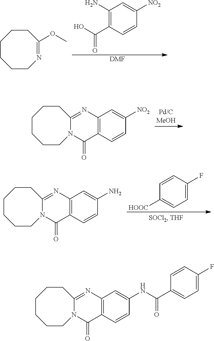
C1(N)=C(C(O)=O)C=CC([NO2])=C1.[DMF].C1CCCN=C(OC)CC1.C1CCCN2C(=NC3=C(C2=O)C=CC([NO2])=C3)CC1.C1=CC(F)=CC=C1[HOOC].C1CCCN2C(=NC3=C(C2=O)C=CC(N)=C3)CC1.C1CCCN2C(=NC3=C(C2=O)C=CC(NC(=O)C2=CC=C(F)C=C2)=C3)CC1
